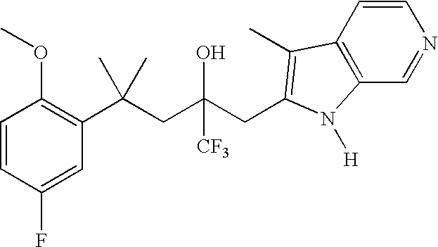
C1=CC(F)=CC(C(CC(CC2=C(C)C3=C(C=NC=C3)N2[H])(O)[CF3])(C)C)=C1OC
